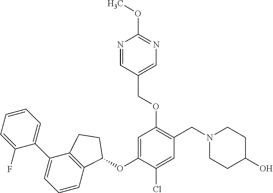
C1(F)=CC=CC=C1C1=CC=CC2=C1CCC2OC1=CC(OCC2=CN=C(OC)N=C2)=C(CN2CCC(O)CC2)C=C1Cl
